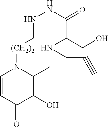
C1=CC(=O)C(O)=C(C)N1[(CH2)2]CNNC(=O)C(CO)NCC#C
